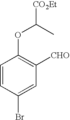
C1=CC(Br)=CC([CHO])=C1OC(C)[CO2Et]
